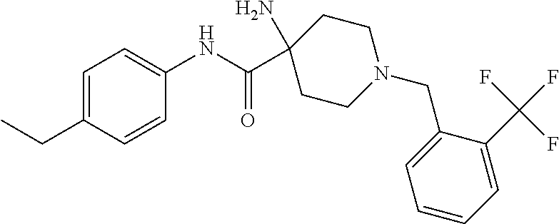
C1=C(CC)C=CC(NC(C2(N)CCN(CC3=CC=CC=C3C(F)(F)F)CC2)=O)=C1
